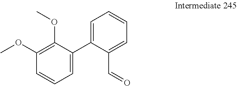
C1(OC)=C(OC)C(C2=CC=CC=C2C=O)=CC=C1
